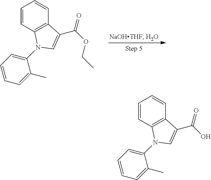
C1=CC2=C(C=C1)C(C(OCC)=O)=CN2C1=CC=CC=C1C.C1=CC2=C(C=C1)C(C(O)=O)=CN2C1=CC=CC=C1C
